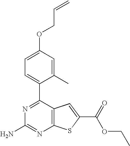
N1=C(C2=CC=C(OCC=C)C=C2C)C2=C(N=C1N)SC(C(=O)OCC)=C2
